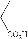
CC[CO2H]
